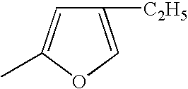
C1([C2H5])=COC(C)=C1
